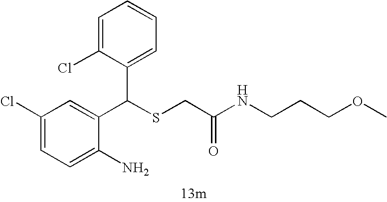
C1=C(N)C(C(SCC(=O)NCCCOC)C2=CC=CC=C2Cl)=CC(Cl)=C1
